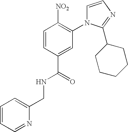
C1=CN=C(C2CCCCC2)N1C1=C([NO2])C=CC(C(=O)NCC2=CC=CC=N2)=C1
